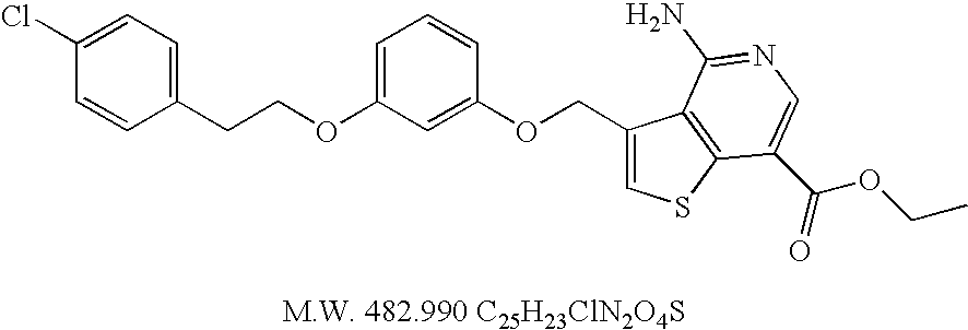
C(COC1=CC=CC(OCC2=CSC3=C2C(N)=NC=C3C(OCC)=O)=C1)C1=CC=C(Cl)C=C1
